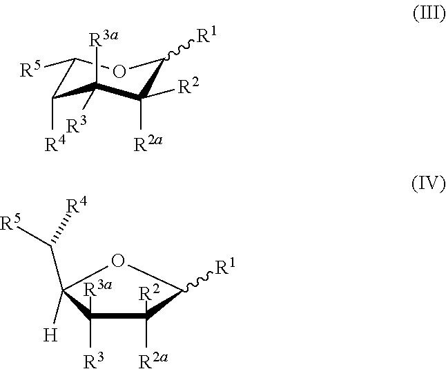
C1([R5])C([R4])C([R3])([R3a])C([R2])([R2a])C([R1])O1.C1([R2])([R2a])C([R3])([R3a])C([H])(C([R5])[R4])OC1[R1]
